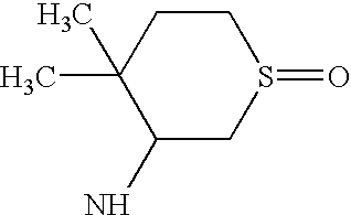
C1(N)CS(=O)CCC1(C)C
